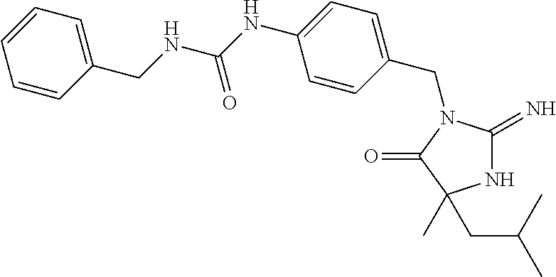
N1C(=N)N(CC2=CC=C(NC(NCC3=CC=CC=C3)=O)C=C2)C(=O)C1(CC(C)C)C
